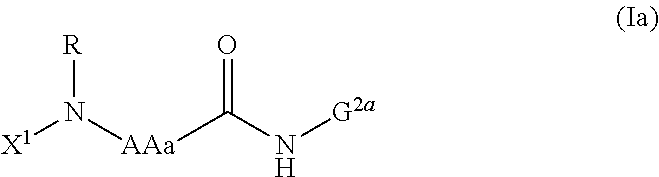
[X1]N([AAa]C(N[G2a])=O)[R]
